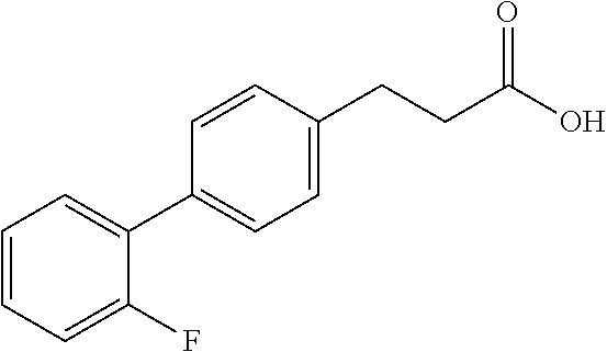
C1=CC=C(F)C(C2=CC=C(CCC(O)=O)C=C2)=C1
